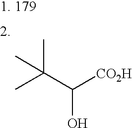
C(O)(C(C)(C)C)[CO2H]
